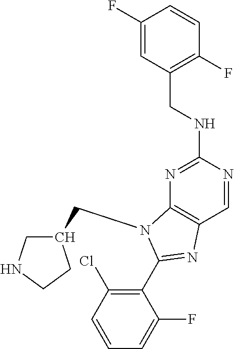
C1(F)=CC(CNC2=NC3=C(C=N2)N=C(C2=C(Cl)C=CC=C2F)N3CC2CNCC2)=C(F)C=C1
